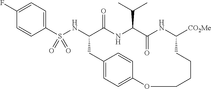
C12=CC=C(C=C1)OCCCCC([CO2Me])NC(=O)C(C(C)C)NC(=O)C(NS(=O)(C1=CC=C(F)C=C1)=O)C2
